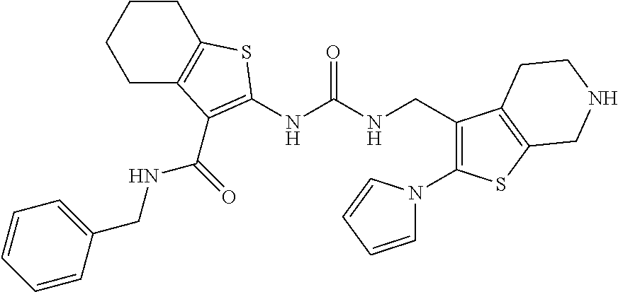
C1C2=C(CCC1)SC(NC(NCC1=C(N3C=CC=C3)SC3=C1CCNC3)=O)=C2C(NCC1=CC=CC=C1)=O
